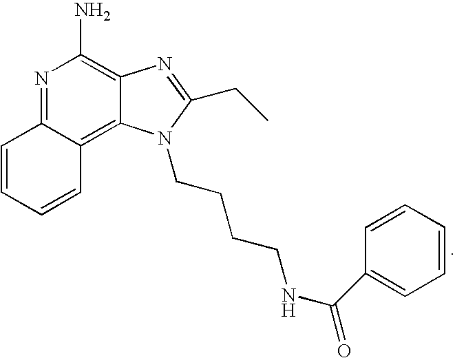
N1=C2C(=C3C(=C1N)N=C(CC)N3CCCCNC(C1=CC=CC=C1)=O)C=CC=C2
